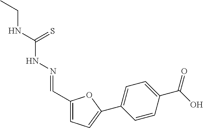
C1(C=NNC(NCC)=S)=CC=C(C2=CC=C(C(O)=O)C=C2)O1
